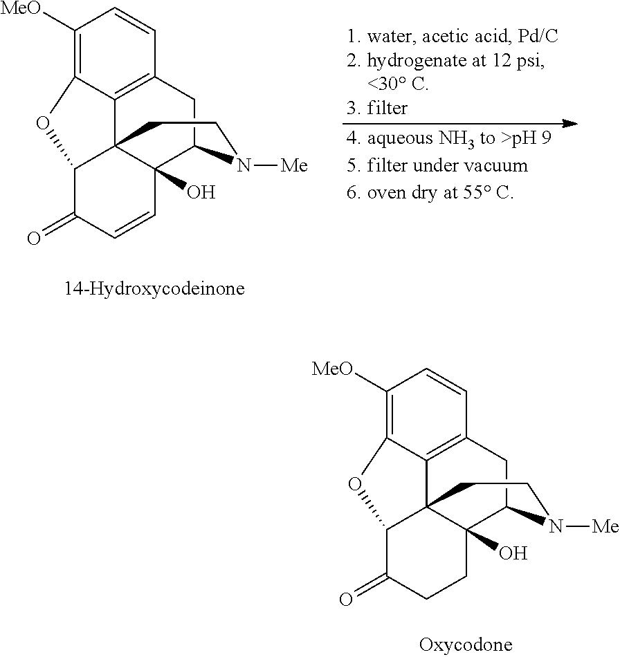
C1([MeO])=C2C3=C(C=C1)CC1C4(O)C3(C(C(=O)C=C4)O2)CCN1[Me].C1([MeO])=C2C3=C(C=C1)CC1C4(O)C3(C(C(=O)CC4)O2)CCN1[Me]
